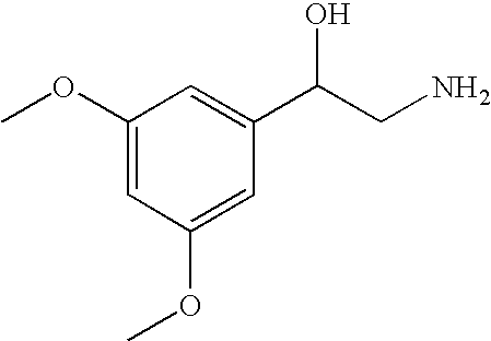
C1(OC)=CC(OC)=CC(C(CN)O)=C1
